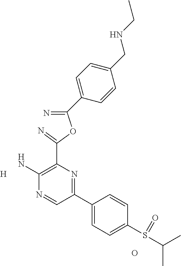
C(=N)(OC(=N)C1=C(N)N=CC(C2=CC=C(S(C(C)C)=O)C=C2)=N1)C1=CC=C(CNCC)C=C1.[H].O
